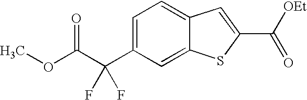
C1=C(C(C(OC)=O)(F)F)C=C2C(=C1)C=C(C([OEt])=O)S2
